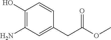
C1(O)=C(N)C=C(CC(OC)=O)C=C1
